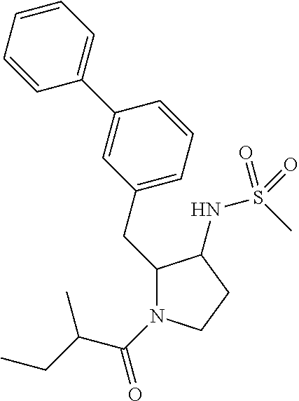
C(C1N(C(C(C)CC)=O)CCC1NS(C)(=O)=O)C1=CC=CC(C2=CC=CC=C2)=C1
